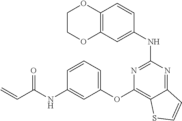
O1C2=C(C=C(NC3=NC(OC4=CC=CC(NC(C=C)=O)=C4)=C4C(=N3)C=CS4)C=C2)OCC1
